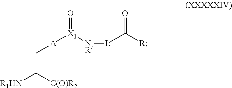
[X1](=O)([A]CC([C(O)R2])[R1HN])[NR][L]C([R])=O
